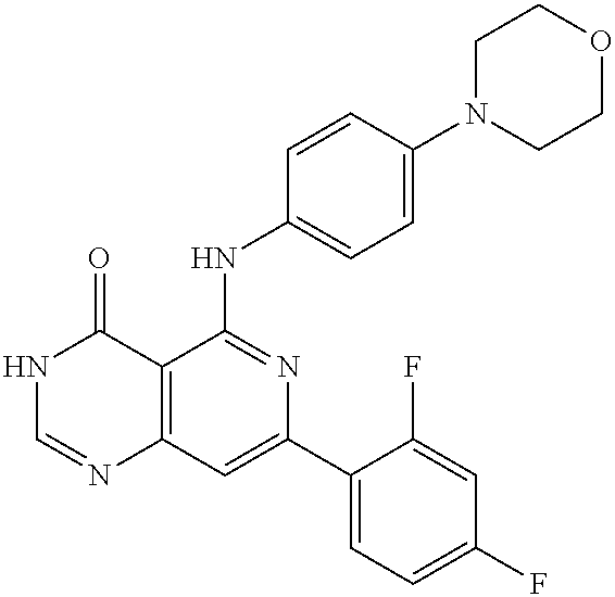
C12=C(C=C(C3=CC=C(F)C=C3F)N=C1NC1=CC=C(N3CCOCC3)C=C1)N=CNC2=O
